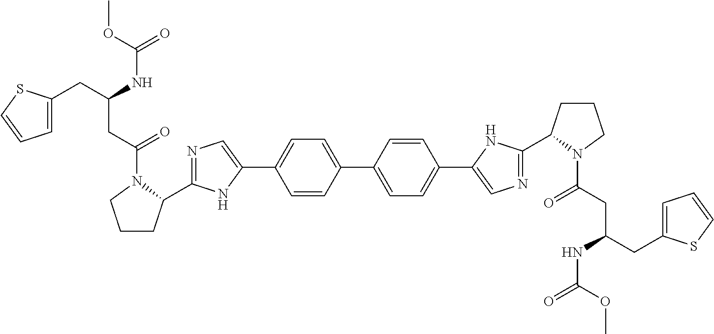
C1(C2CCCN2C(=O)CC(NC(OC)=O)CC2=CC=CS2)=NC=C(C2=CC=C(C3=CC=C(C4=CN=C(C5N(C(=O)CC(CC6=CC=CS6)NC(=O)OC)CCC5)N4)C=C3)C=C2)N1
